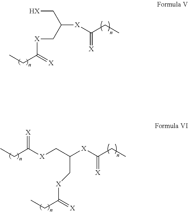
C([X]C(CC)=[X])(C[HX])C[X]C(CC)=[X].C([X]C(CC)=[X])(C[X]C(CC)=[X])C[X]C(CC)=[X]
